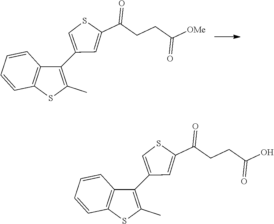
C1(C2=CSC(C(CCC([OMe])=O)=O)=C2)=C(C)SC2=C1C=CC=C2.C1(C2=CSC(C(CCC(O)=O)=O)=C2)=C(C)SC2=C1C=CC=C2
